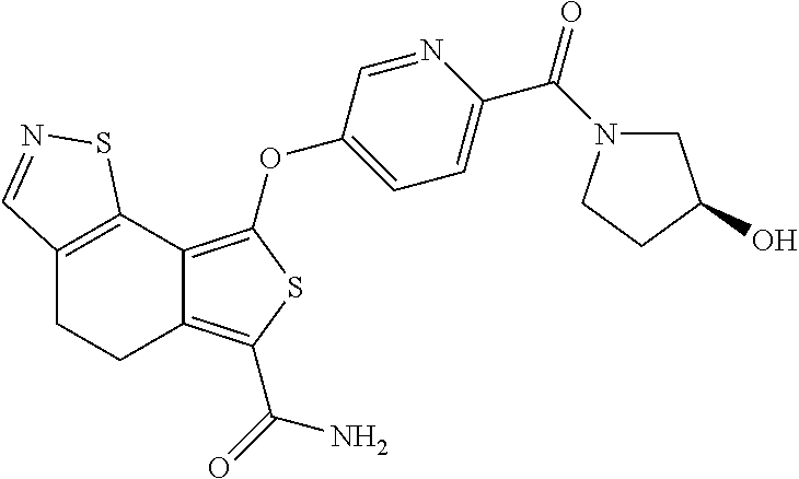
C12=C(C3=C(OC4=CC=C(C(N5CC(O)CC5)=O)N=C4)SC(C(=O)N)=C3CC1)SN=C2
